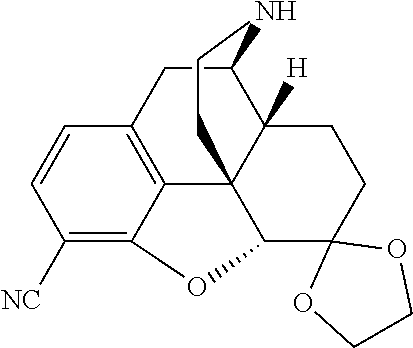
C1([NC])=C2C3=C(C=C1)CC1C4([H])C3(C(C3(CC4)OCCO3)O2)CCN1
